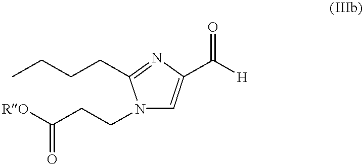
N1(CCC([RO])=O)C=C(C([H])=O)N=C1CCCC
